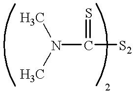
N(C([S2])=S)(C)C
